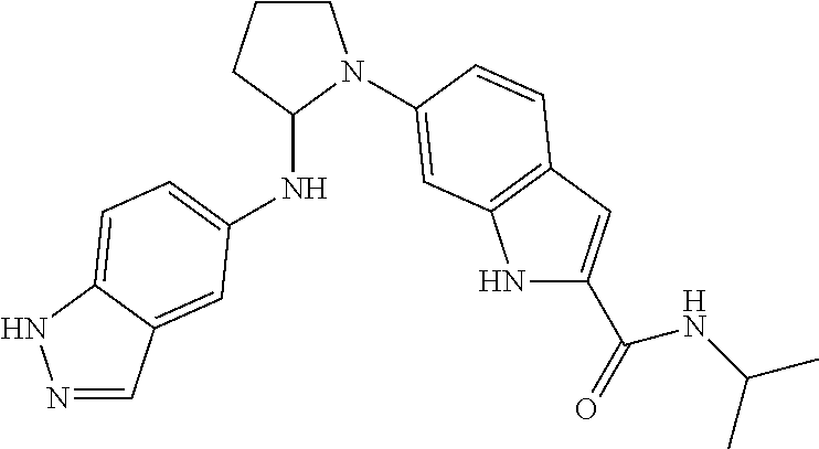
N1C(C(=O)NC(C)C)=CC2=C1C=C(N1CCCC1NC1=CC=C3C(=C1)C=NN3)C=C2
